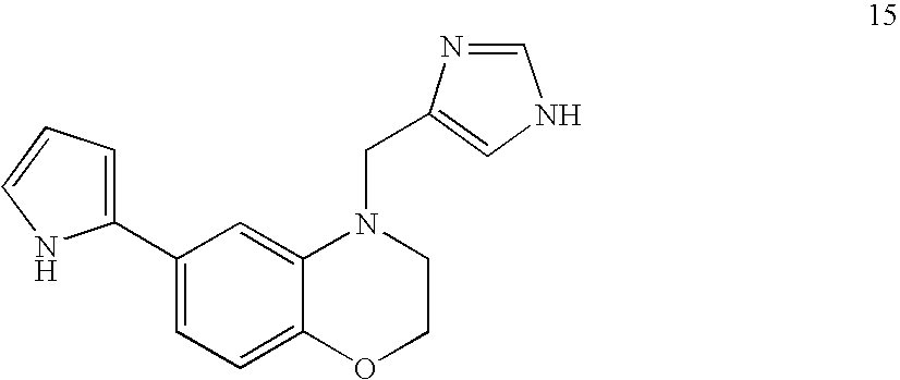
C1(C2=CC=CN2)=CC=C2C(=C1)N(CC1=CNC=N1)CCO2
